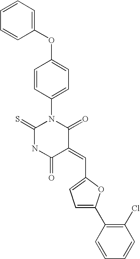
C1(OC2=CC=C(N3C(=S)NC(=O)C(=CC4=CC=C(C5=C(Cl)C=CC=C5)O4)C3=O)C=C2)=CC=CC=C1
